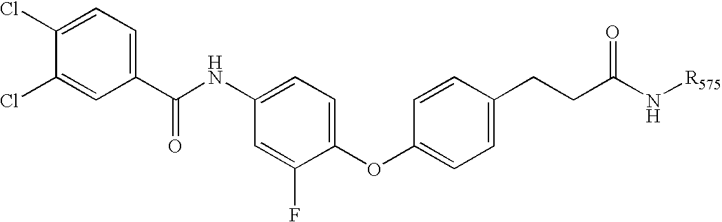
C1(Cl)=CC=C(C(NC2=CC=C(OC3=CC=C(CCC(N[R575])=O)C=C3)C(F)=C2)=O)C=C1Cl
